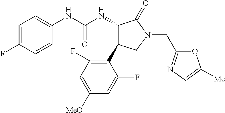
C1=C(F)C=CC(NC(NC2C(C3=C(F)C=C([MeO])C=C3F)CN(CC3=NC=C([Me])O3)C2=O)=O)=C1
